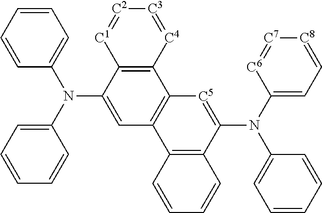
C1=CC=CC(N(C2=CC=CC=C2)C2=CC3=C(C4=C2[C1]=[C2][C3]=[C4]4)[C5]=C(N(C2=CC=[C8][C7]=[C6]2)C2=CC=CC=C2)C2=C3C=CC=C2)=C1
